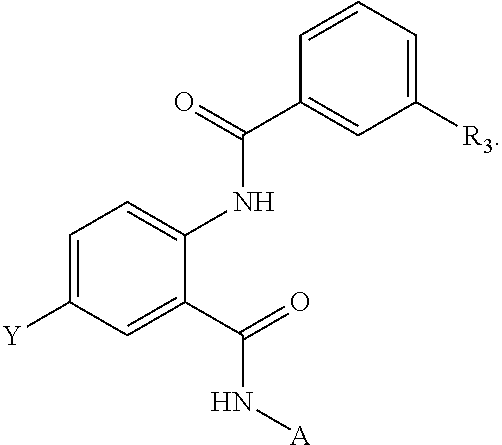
C1=C([Y])C=C(C(=O)N[A])C(NC(C2=CC([R3])=CC=C2)=O)=C1
